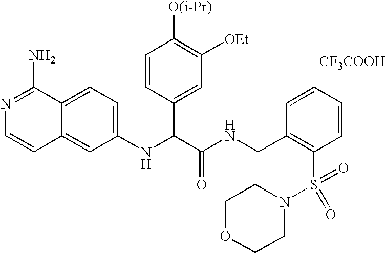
C1(NC(C(NCC2=C(S(=O)(N3CCOCC3)=O)C=CC=C2)=O)C2=CC([OEt])=C([O(i-Pr)])C=C2)=CC=C2C(=C1)C=CN=C2N.[CF3COOH]
